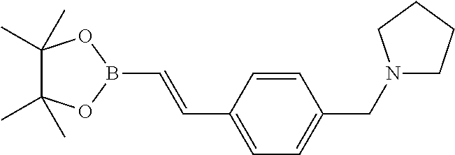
C(B1OC(C)(C)C(C)(C)O1)=CC1=CC=C(CN2CCCC2)C=C1
